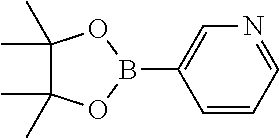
C1=CC=NC=C1B1OC(C)(C)C(C)(C)O1
